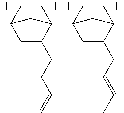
CC1C2CC(CCC=C)C(C1C1C3CC(CC=CC)C(C1C)C3)C2
